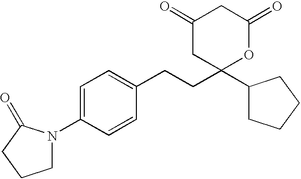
C1(N2CCCC2=O)=CC=C(CCC2(C3CCCC3)OC(=O)CC(=O)C2)C=C1
